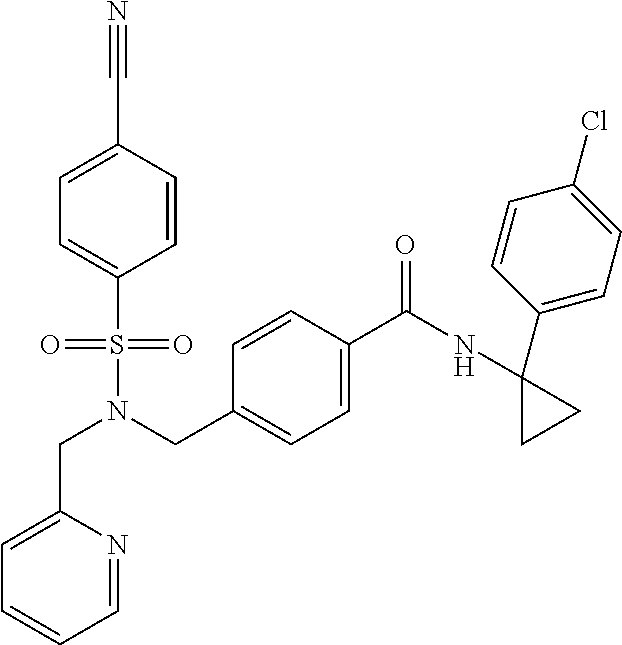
C1=CC(C#N)=CC=C1S(N(CC1=CC=C(C(=O)NC2(C3=CC=C(Cl)C=C3)CC2)C=C1)CC1=CC=CC=N1)(=O)=O
